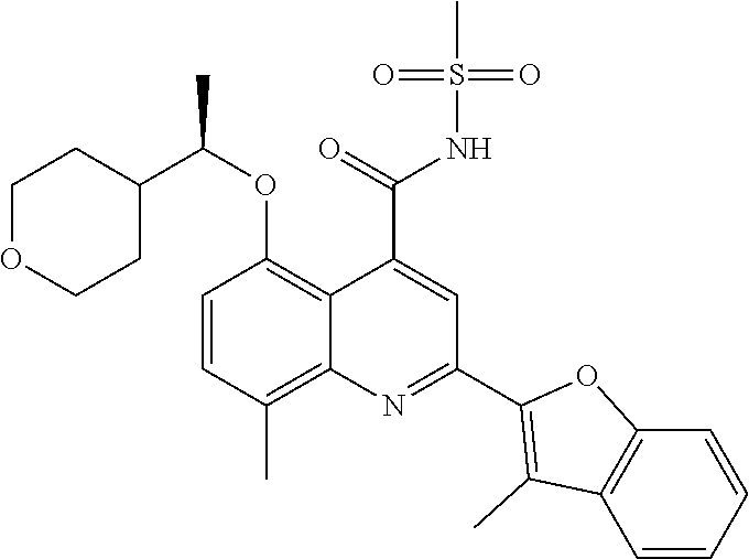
C1=CC(C)=C2C(=C1OC(C1CCOCC1)C)C(C(=O)NS(C)(=O)=O)=CC(C1=C(C)C3=C(O1)C=CC=C3)=N2
